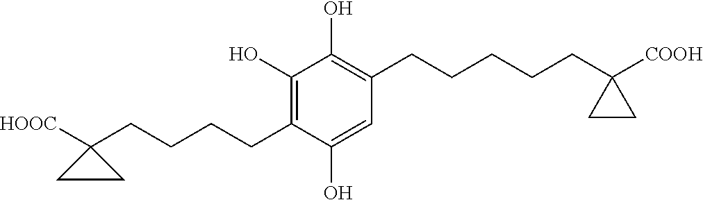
C1(CCCCC2([HOOC])CC2)=C(O)C(O)=C(CCCCCC2([COOH])CC2)C=C1O
